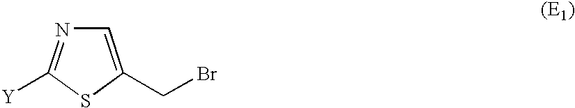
C1=C(CBr)SC([Y])=N1
